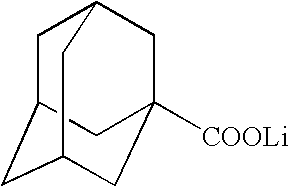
C1C2CC3CC([COOLi])(CC1C3)C2
